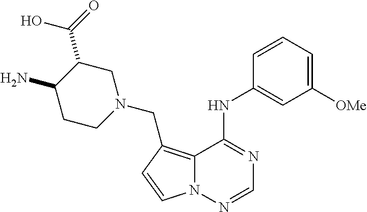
N12C(=C(CN3CCC(N)C(C(=O)O)C3)C=C1)C(NC1=CC([OMe])=CC=C1)=NC=N2
